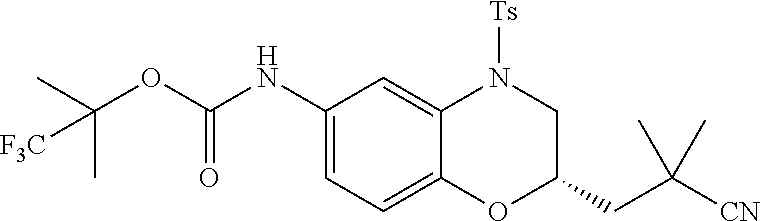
C1=C(NC(OC(C)(C)[F3C])=O)C=C2C(=C1)OC(CC([CN])(C)C)CN2[Ts]
